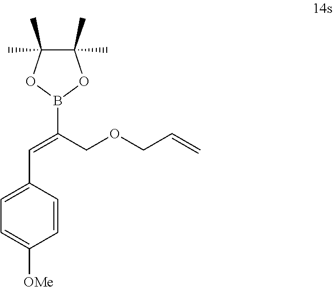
C(=C(COCC=C)B1OC(C)(C)C(C)(C)O1)C1=CC=C([OMe])C=C1
